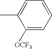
C1([OCF3])=CC=CC=C1C
